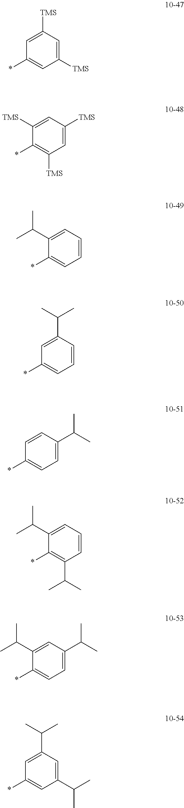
C1([TMS])=CC([TMS])=CC(*)=C1.C1=C([TMS])C=C([TMS])C(*)=C1[TMS].C1=CC=C(C(C)C)C(*)=C1.C1=CC(C(C)C)=CC(*)=C1.C1=C(C(C)C)C=CC(*)=C1.C1=CC=C(C(C)C)C(*)=C1C(C)C.C1=C(C(C)C)C=C(C(C)C)C(*)=C1.C1(C(C)C)=CC(C(C)C)=CC(*)=C1
